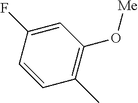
C1=C(F)C=CC(C)=C1O[Me]
